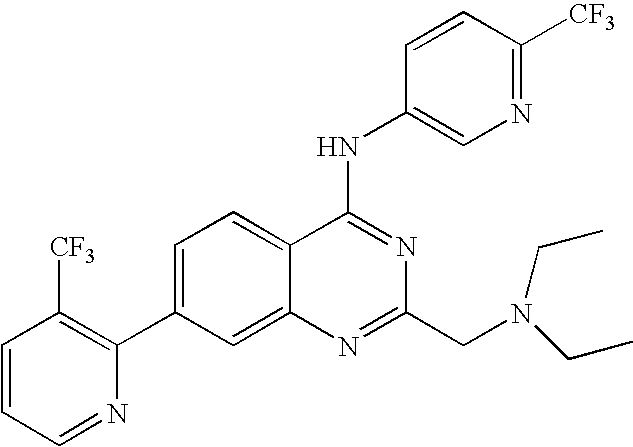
C1=CC=NC(C2=CC=C3C(=C2)N=C(CN(CC)CC)N=C3NC2=CN=C([CF3])C=C2)=C1[CF3]
